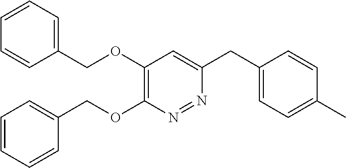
C1=CC=C(COC2=C(OCC3=CC=CC=C3)N=NC(CC3=CC=C(C)C=C3)=C2)C=C1
